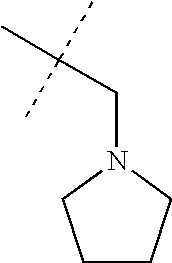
N1(CC(C)(C)C)CCCC1
